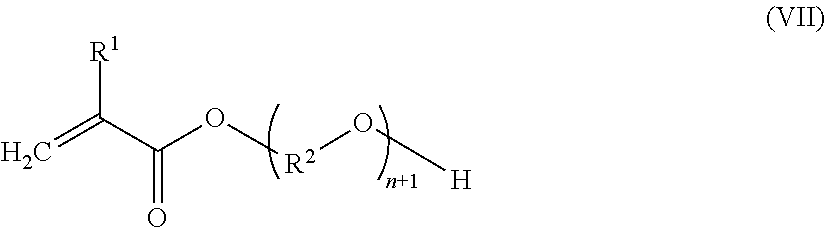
C=C(C(O[R2]O[H])=O)[R1]
